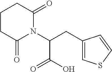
C1CC(=O)N(C(CC2=CSC=C2)C(O)=O)C(=O)C1
